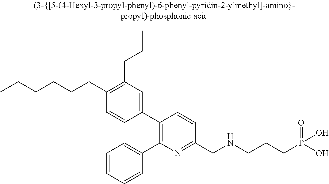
C(CCCC1=C(CCC)C=C(C2=C(C3=CC=CC=C3)N=C(CNCCCP(O)(O)=O)C=C2)C=C1)CC
